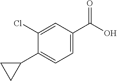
C1(Cl)=CC(C(O)=O)=CC=C1C1CC1
